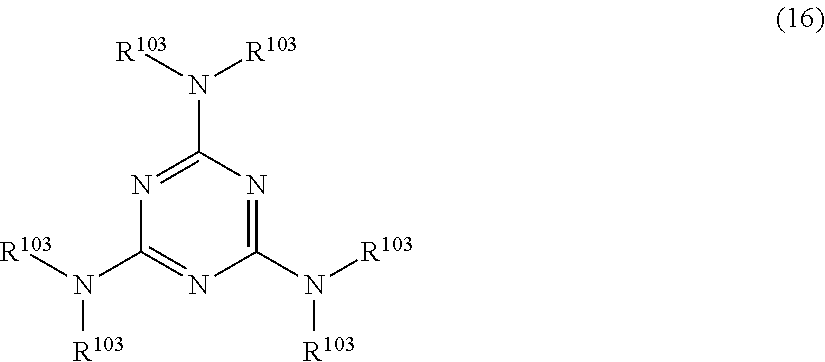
N1=C(N([R103])[R103])N=C(N([R103])[R103])N=C1N([R103])[R103]
